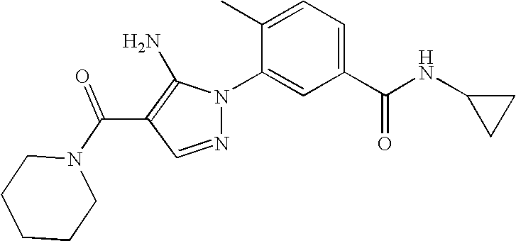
C(C1=C(N)N(C2=CC(C(NC3CC3)=O)=CC=C2C)N=C1)(=O)N1CCCCC1
